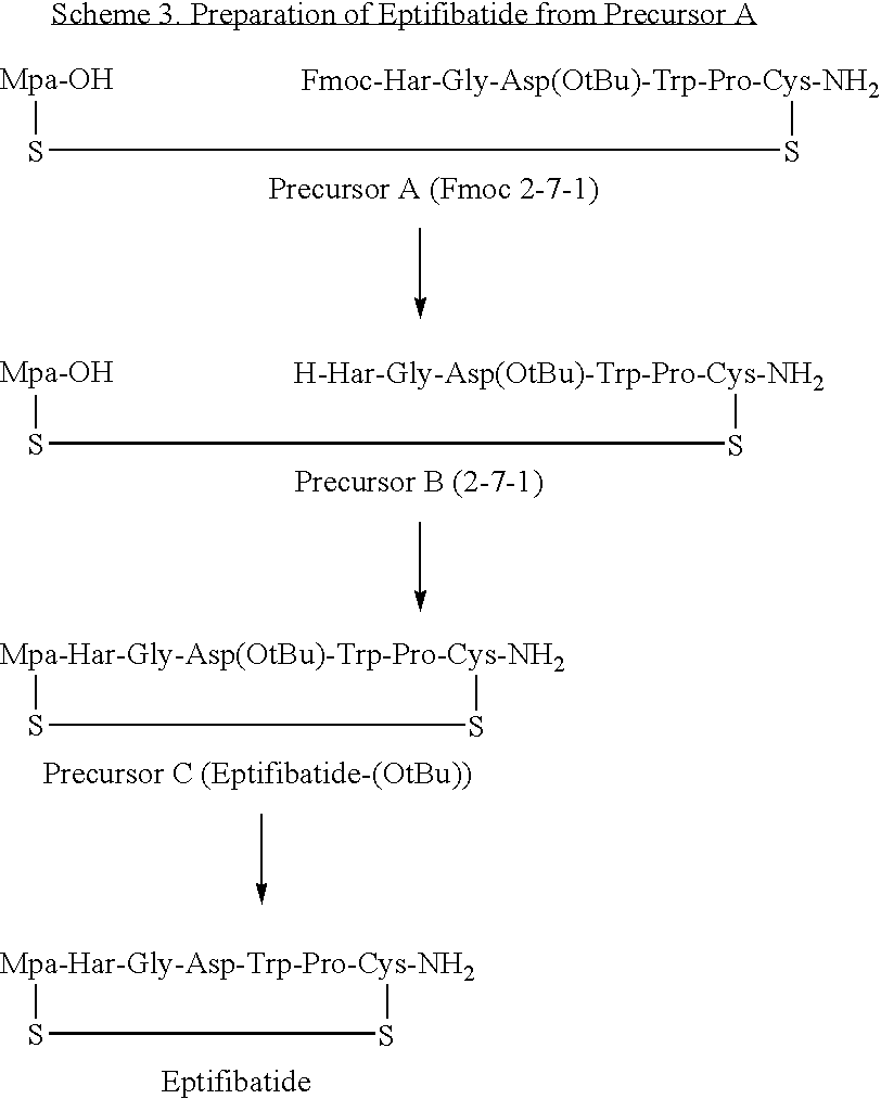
[Mpa-OH]SS[Fmoc-Har-Gly-Asp(OtBu)-Trp-Pro-Cys-NH2].[Mpa-OH]SS[H-Har-Gly-Asp(OtBu)-Trp-Pro-Cys-NH2].S1S[Mpa-Har-Gly-Asp(OtBu)-Trp-Pro-Cys-NH2]1.S1S[Mpa-Har-Gly-Asp-Trp-Pro-Cys-NH2]1
